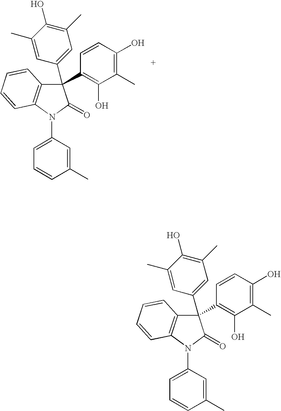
C1=C(N2C(=O)C(C3=CC(C)=C(O)C(C)=C3)(C3=C(O)C(C)=C(O)C=C3)C3=C2C=CC=C3)C=C(C)C=C1.C1=C(N2C(=O)C(C3=CC(C)=C(O)C(C)=C3)(C3=C(O)C(C)=C(O)C=C3)C3=C2C=CC=C3)C=C(C)C=C1
